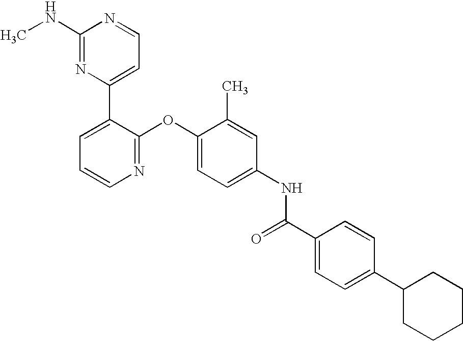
C1(NC)=NC(C2=CC=CN=C2OC2=CC=C(NC(C3=CC=C(C4CCCCC4)C=C3)=O)C=C2C)=CC=N1
